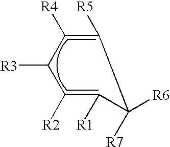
C1([R5])=C([R4])C([R3])C([R2])=C([R1])C1([R6])[R7]
